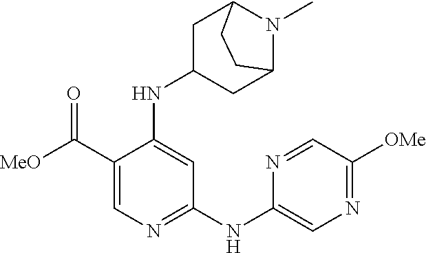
C1(C([MeO])=O)=CN=C(NC2=CN=C([OMe])C=N2)C=C1NC1CC2N(C)C(C1)CC2
